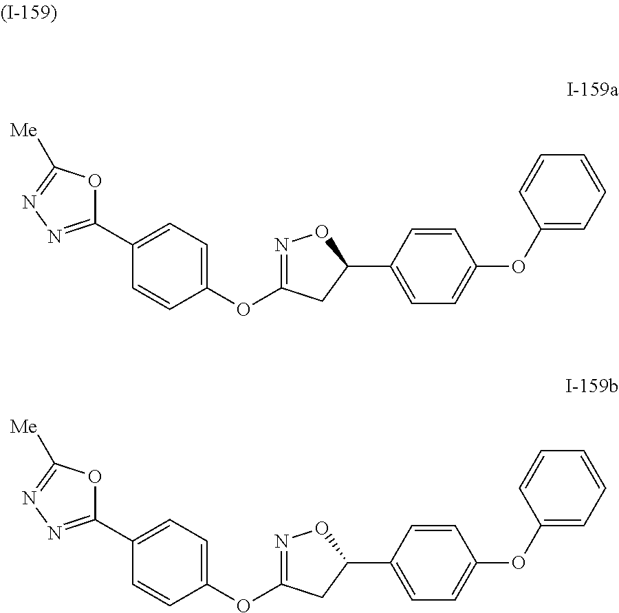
N1=C(OC2=CC=C(C3=NN=C([Me])O3)C=C2)CC(C2=CC=C(OC3=CC=CC=C3)C=C2)O1.N1=C(OC2=CC=C(C3=NN=C([Me])O3)C=C2)CC(C2=CC=C(OC3=CC=CC=C3)C=C2)O1
